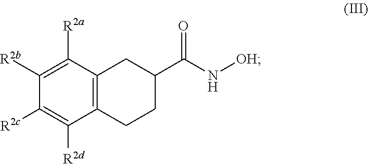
C12=C(C([R2a])=C([R2b])C([R2c])=C1[R2d])CC(C(N[OH])=O)CC2
